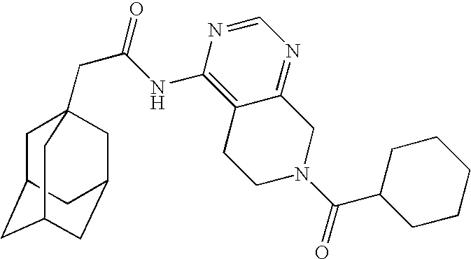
C1C2CC3CC(CC1(CC(=O)NC1=C4C(=NC=N1)CN(C(C1CCCCC1)=O)CC4)C3)C2
